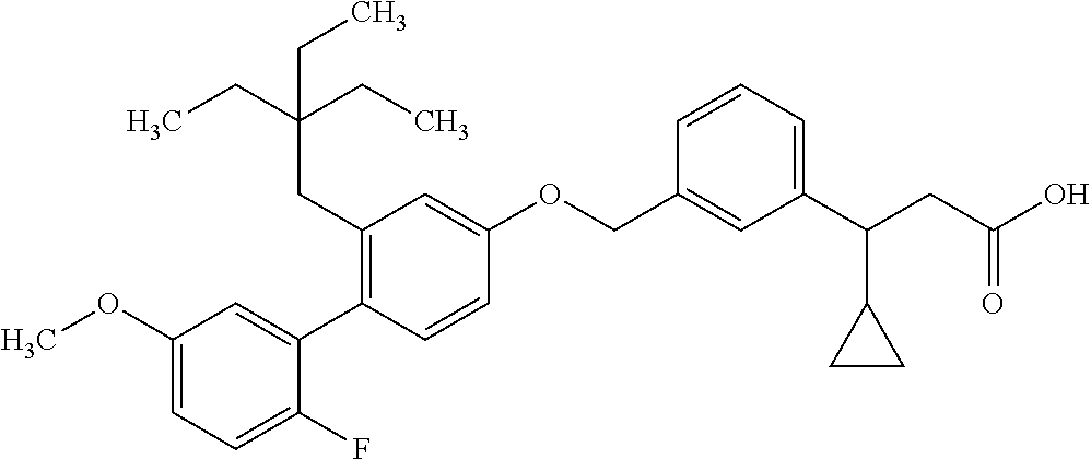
C1(OC)=CC=C(F)C(C2=C(CC(CC)(CC)CC)C=C(OCC3=CC(C(CC(O)=O)C4CC4)=CC=C3)C=C2)=C1
